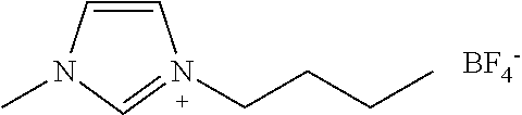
C1=CN(C)C=N1CCCC.[BF4-]
